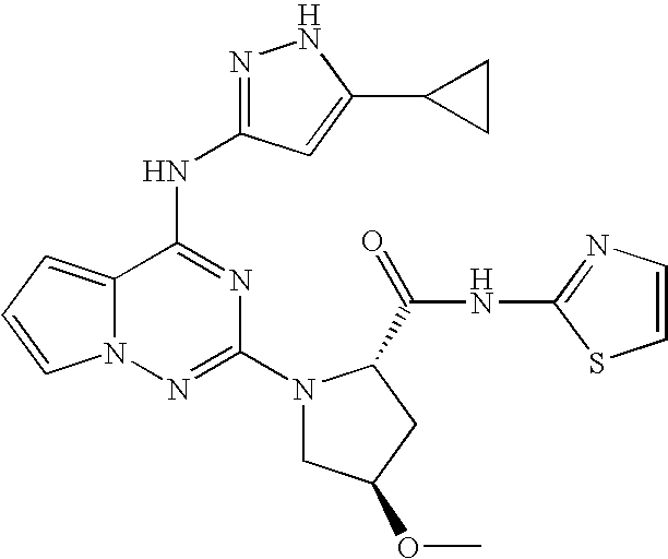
N1=C(NC2=NC(N3CC(OC)CC3C(=O)NC3=NC=CS3)=NN3C2=CC=C3)C=C(C2CC2)N1
